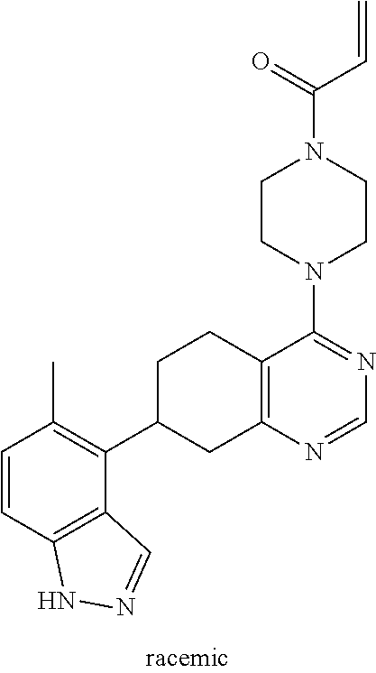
C1=CC2=C(C(C3CC4=C(CC3)C(N3CCN(C(=O)C=C)CC3)=NC=N4)=C1C)C=NN2
